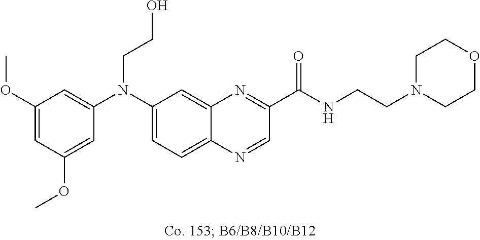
C1(OC)=CC(OC)=CC(N(C2=CC=C3C(=C2)N=C(C(NCCN2CCOCC2)=O)C=N3)CCO)=C1
